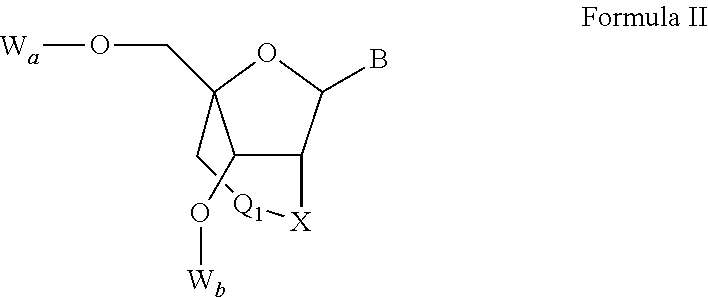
C12C(B)OC(CO[Wa])(C[Q1][X]1)C2O[Wb]
